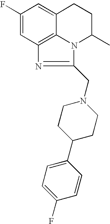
C1(F)=CC2=C3C(=C1)CCC(C)N3C(CN1CCC(C3=CC=C(F)C=C3)CC1)=N2
